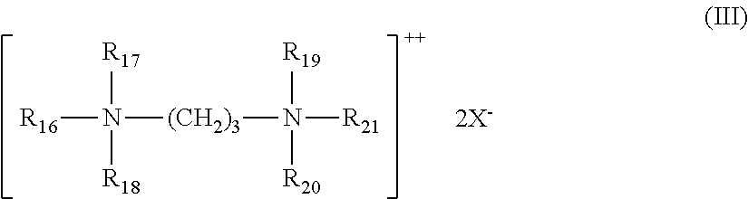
[R16]N([R17])([R18])[(CH2)3]N([R21])([R19])[R20].[++].[2X-]
